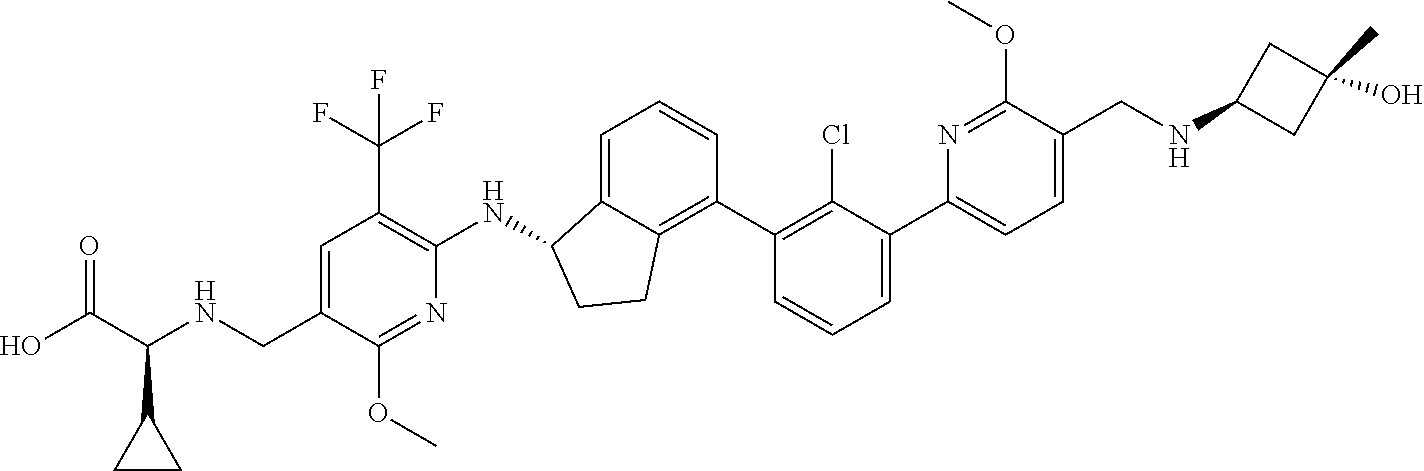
C1(CNC(C(O)=O)C2CC2)=CC(C(F)(F)F)=C(NC2C3=CC=CC(C4=C(Cl)C(C5=CC=C(CNC6CC(O)(C)C6)C(OC)=N5)=CC=C4)=C3CC2)N=C1OC
